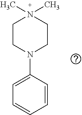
C1CN(C2=CC=CC=C2)CCN1(C)C
